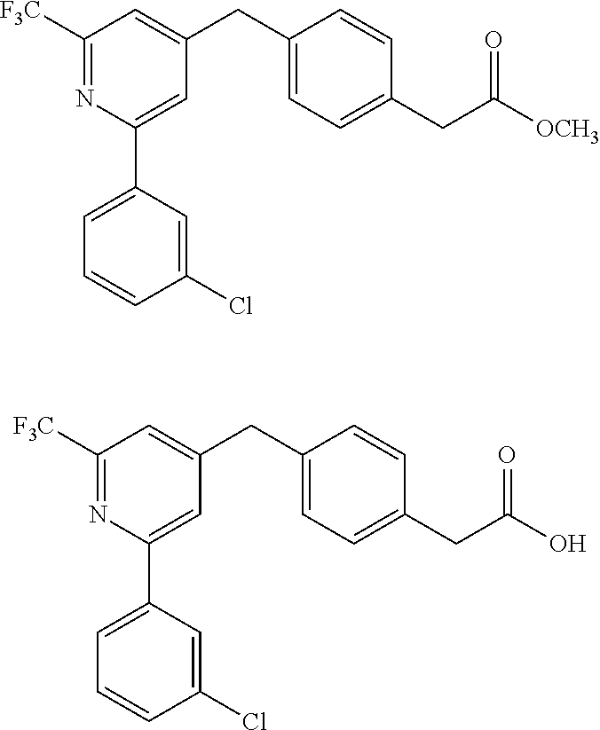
C1([F3C])=NC(C2=CC=CC(Cl)=C2)=CC(CC2=CC=C(CC([OCH3])=O)C=C2)=C1.C1([F3C])=NC(C2=CC=CC(Cl)=C2)=CC(CC2=CC=C(CC(O)=O)C=C2)=C1
